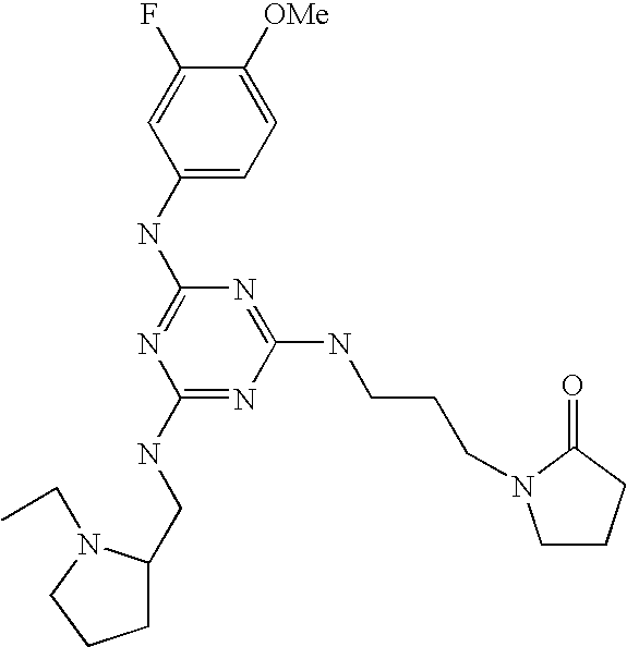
C1(NC2=NC(NCC3CCCN3CC)=NC(NCCCN3CCCC3=O)=N2)=CC=C([OMe])C(F)=C1
